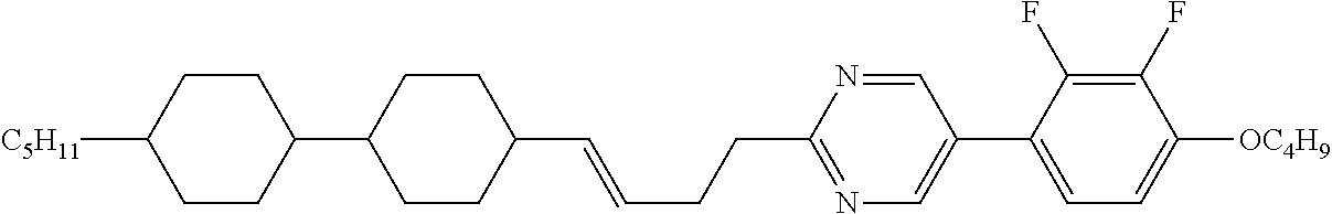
C1CC([C5H11])CCC1C1CCC(C=CCCC2=NC=C(C3=CC=C([OC4H9])C(F)=C3F)C=N2)CC1
